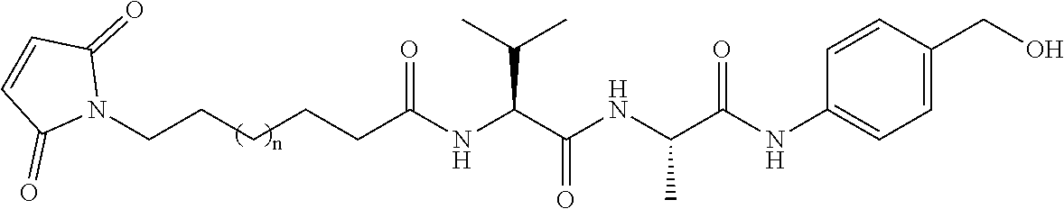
C1=C(CO)C=CC(NC(C(NC(C(NC(CCCCCN2C(=O)C=CC2=O)=O)C(C)C)=O)C)=O)=C1
